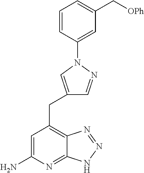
C1=C(N)N=C2C(=C1CC1=CN(C3=CC(C[OPh])=CC=C3)N=C1)N=NN2
